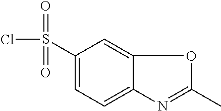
C1(S(=O)(=O)Cl)=CC=C2C(=C1)OC(C)=N2
